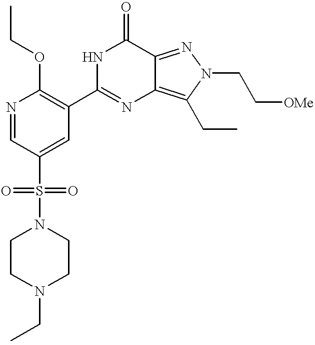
CCOC1=C(C2=NC3=C(CC)N(CC[OMe])N=C3C(=O)N2)C=C(S(=O)(=O)N2CCN(CC)CC2)C=N1
